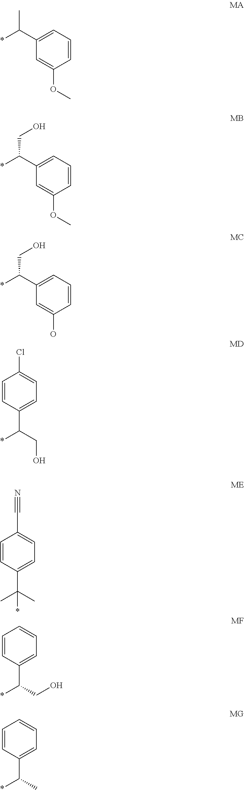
C1(C(*)C)=CC=CC(OC)=C1.C1(C(*)CO)=CC=CC(OC)=C1.C1(C(*)CO)=CC=CC(O)=C1.C1=CC(C(CO)*)=CC=C1Cl.C1=CC(C(C)(C)*)=CC=C1C#N.C1=CC(C(CO)*)=CC=C1.C1=CC(C(C)*)=CC=C1
